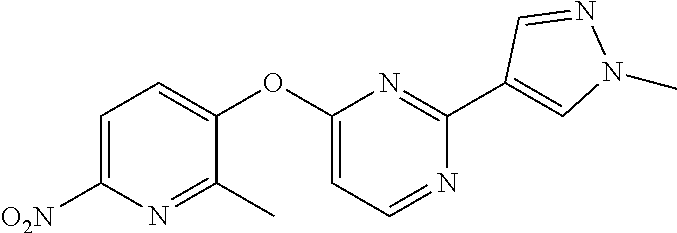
C1(C)=NC([O2N])=CC=C1OC1=CC=NC(C2=CN(C)N=C2)=N1
